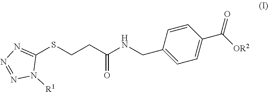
C1(SCCC(NCC2=CC=C(C([OR2])=O)C=C2)=O)=NN=NN1[R1]
